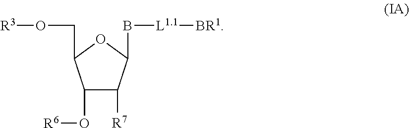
C1(O[R6])C([R7])C(B[L1.1][BR1])OC1CO[R3]
